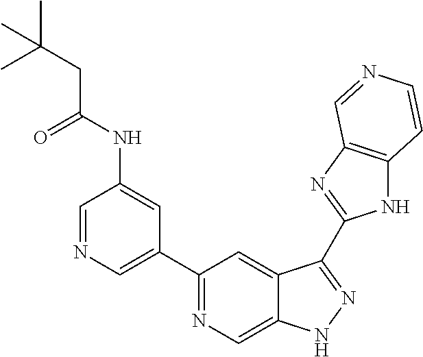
C1=NC=C(C2=NC=C3C(=C2)C(C2=NC4=C(N2)C=CN=C4)=NN3)C=C1NC(=O)CC(C)(C)C
